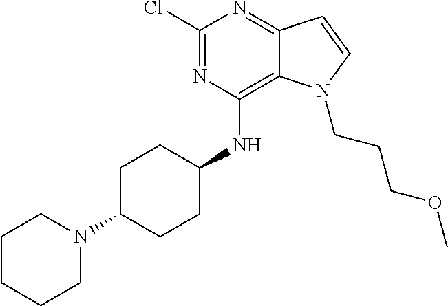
C1(Cl)=NC(NC2CCC(N3CCCCC3)CC2)=C2C(=N1)C=CN2CCCOC
